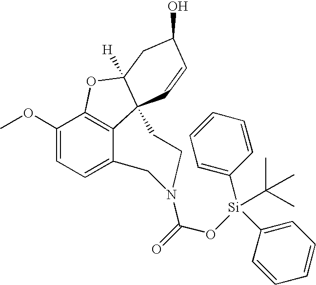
C1(OC)=CC=C2C3=C1OC1([H])C3(C=CC(O)C1)CCN(C(=O)O[Si](C(C)(C)C)(C1=CC=CC=C1)C1=CC=CC=C1)C2
